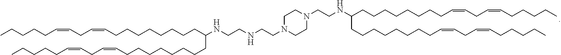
C(CCCCCCCC(CCCCCCCCC=CCC=CCCCCC)NCCNCCN1CCN(CCNC(CCCCCCCCC=CCC=CCCCCC)CCCCCCCCC=CCC=CCCCCC)CC1)C=CCC=CCCCCC
